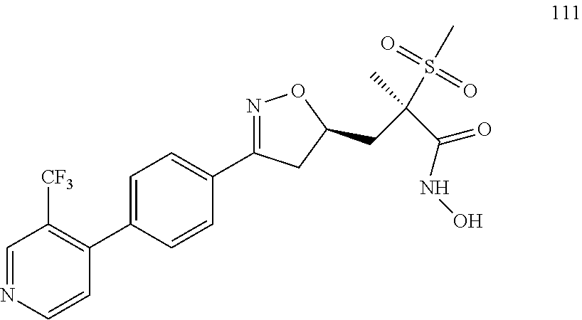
C1=C(C2=C([CF3])C=NC=C2)C=CC(C2=NOC(CC(C(NO)=O)(S(C)(=O)=O)C)C2)=C1
